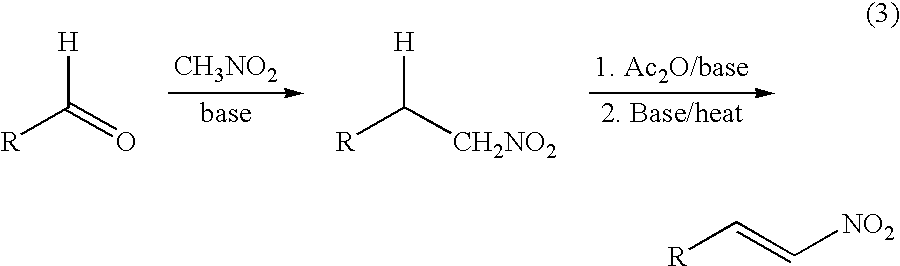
[R]C(=O)[H].[CH3NO2].[R]C([CH2NO2])[H].[R]C=C[NO2]
